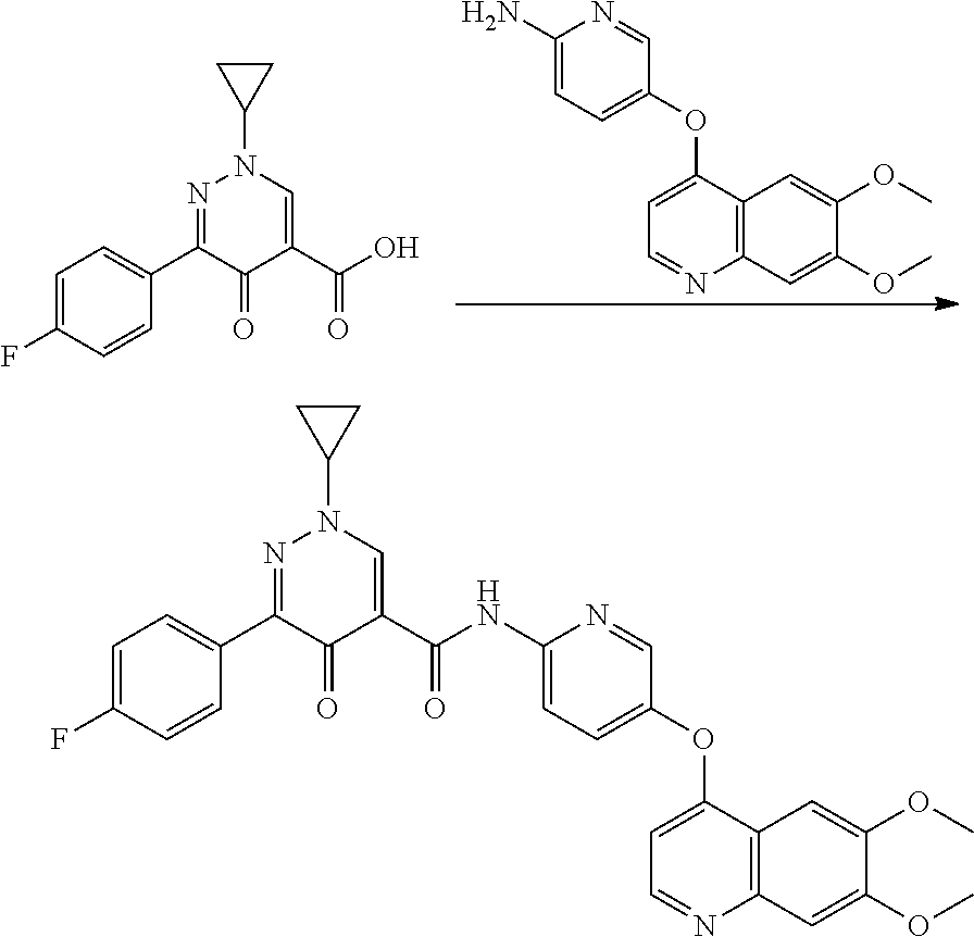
C1=C(OC2=CC=C(N)N=C2)C2=C(N=C1)C=C(OC)C(OC)=C2.C1=C(F)C=CC(C2=NN(C3CC3)C=C(C(O)=O)C2=O)=C1.C1=C(F)C=CC(C2=NN(C3CC3)C=C(C(=O)NC3=CC=C(OC4=CC=NC5=C4C=C(OC)C(OC)=C5)C=N3)C2=O)=C1
